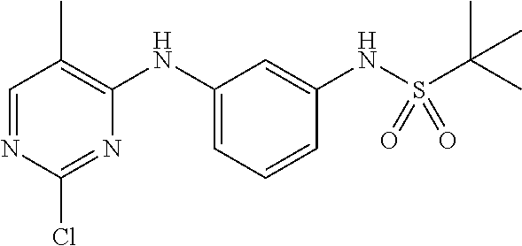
C1=NC(Cl)=NC(NC2=CC=CC(NS(C(C)(C)C)(=O)=O)=C2)=C1C
